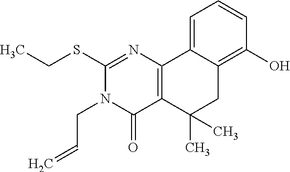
CCSC1=NC2=C(C(=O)N1CC=C)C(C)(C)CC1=C(O)C=CC=C21
